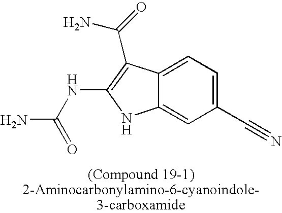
C12=CC=C(C#N)C=C1NC(NC(N)=O)=C2C(=O)N
